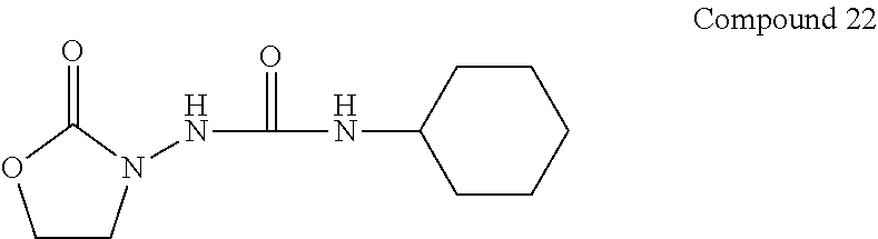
C1CN(NC(=O)NC2CCCCC2)C(=O)O1
